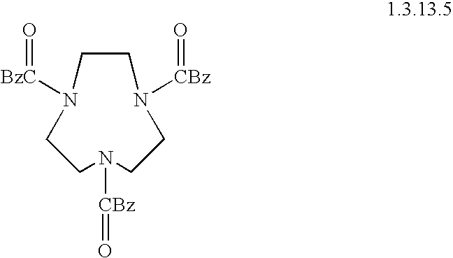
C1CN([CBz]=O)CCN([CBz]=O)CCN1[BzC]=O
